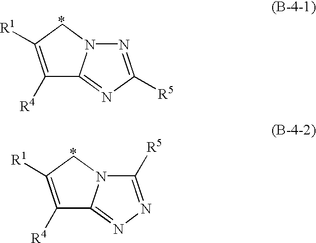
C1([R4])=C([R1])CN2C1=NC([R5])=N2.C1([R4])=C([R1])CN2C1=NN=C2[R5]
